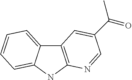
C12=CC=CC=C1NC1=C2C=C(C(=O)C)C=N1
